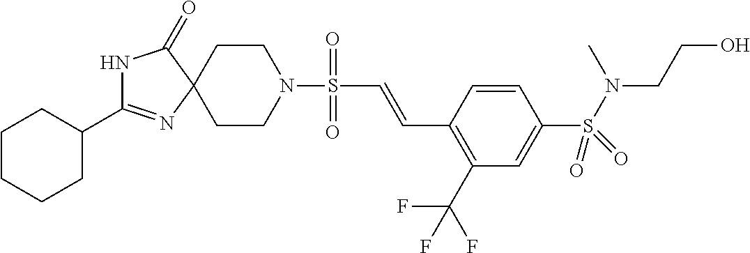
C1CN(S(C=CC2=C(C(F)(F)F)C=C(S(N(CCO)C)(=O)=O)C=C2)(=O)=O)CCC12N=C(C1CCCCC1)NC2=O
